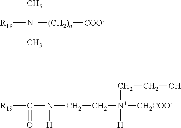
[R19][N+]([(CH2)n][COO-])(C)C.[R19]C(N(CC[N+]([CH2COO-])([H])CCO)[H])=O
